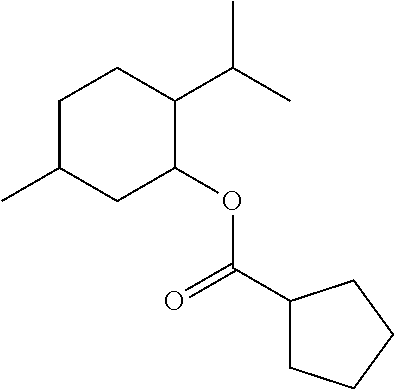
C1C(C)CC(OC(C2CCCC2)=O)C(C(C)C)C1
